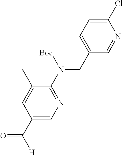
C1(CN(C2=NC=C(C([H])=O)C=C2C)[Boc])=CC=C(Cl)N=C1
